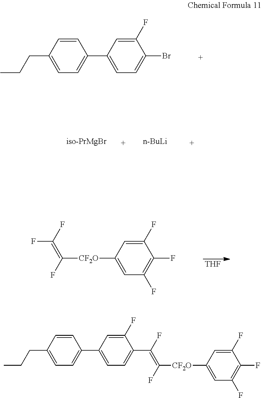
C1([CF2O]C(F)=C(C2=CC=C(C3=CC=C(CCC)C=C3)C=C2F)F)=CC(F)=C(F)C(F)=C1.C1([CF2O]C(F)=C(F)F)=CC(F)=C(F)C(F)=C1.[THF].C1(CCC)=CC=C(C2=CC=C(Br)C(F)=C2)C=C1.[n-BuLi].[iso-PrMgBr]
